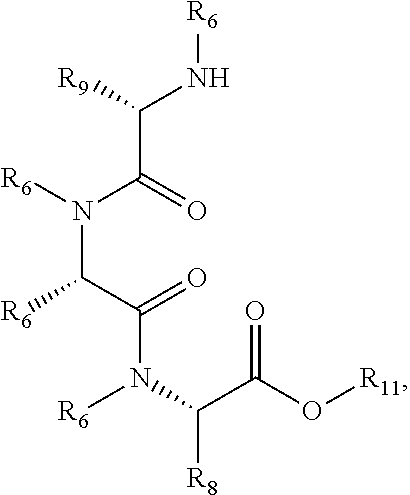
N(C([R9])C(=O)N([R6])C(C(=O)N(C(C(O[R11])=O)[R8])[R6])[R6])[R6]
